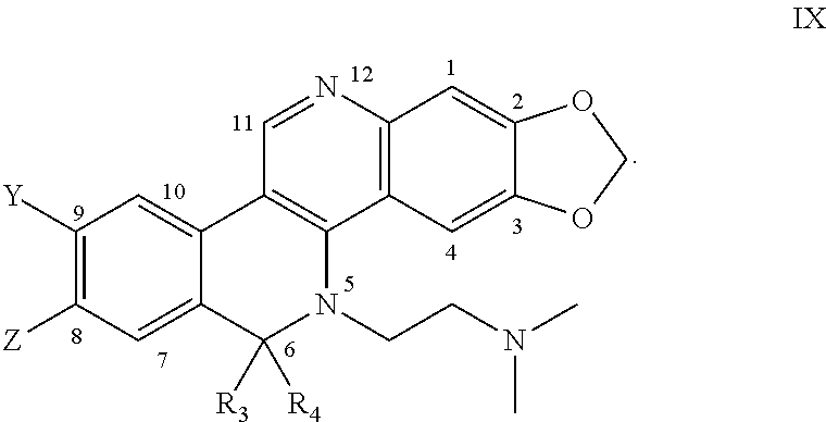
C1([Y])=C([Z])C=C2C(=C1)C1=C(N(CCN(C)C)C2([R3])[R4])C2=C(N=C1)C=C1C(=C2)OCO1
